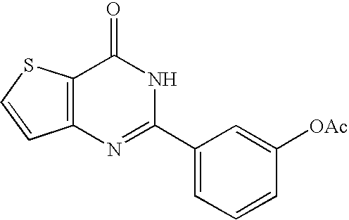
C12=C(C(=O)NC(C3=CC=CC([OAc])=C3)=N1)SC=C2
